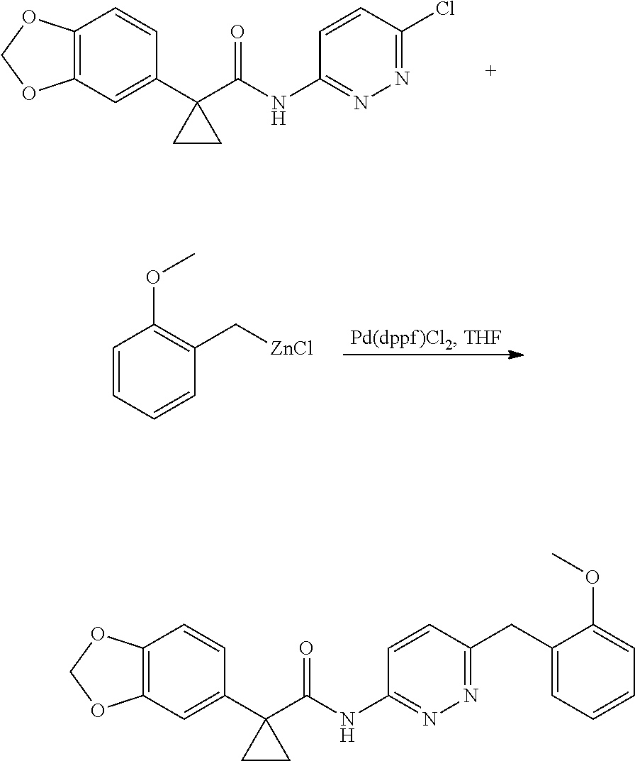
C12=C(C=C(C3(C(NC4=NN=C(Cl)C=C4)=O)CC3)C=C1)OCO2.C1=CC=CC(C[ZnCl])=C1OC.C12=C(C=C(C3(C(NC4=NN=C(CC5=CC=CC=C5OC)C=C4)=O)CC3)C=C1)OCO2
